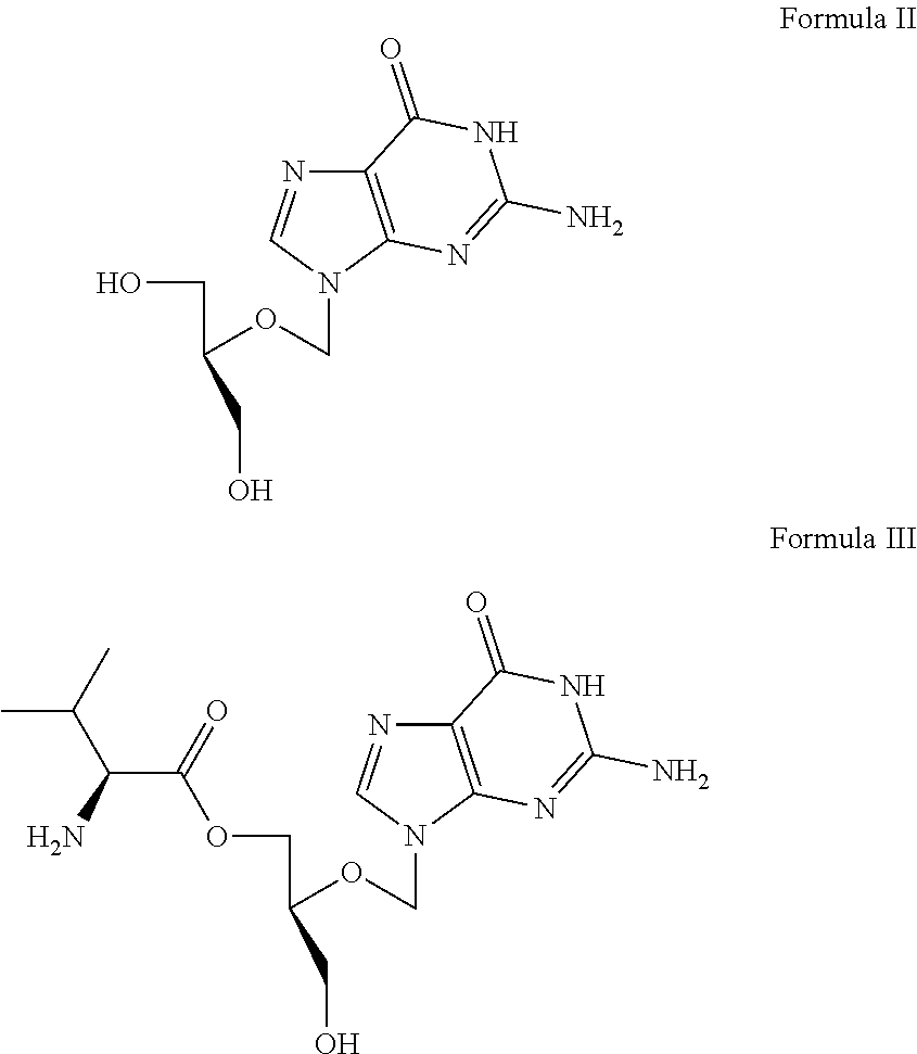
C12=C(N(COC(CO)CO)C=N1)N=C(N)NC2=O.C12=C(N(COC(COC(=O)C(C(C)C)N)CO)C=N1)N=C(N)NC2=O
